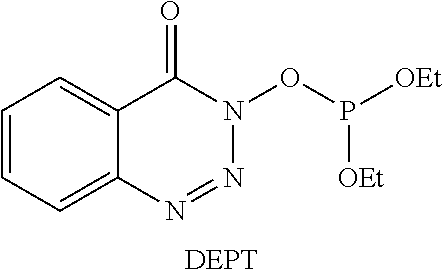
C1=CC=C2C(=C1)C(=O)N(OP([OEt])[OEt])N=N2
